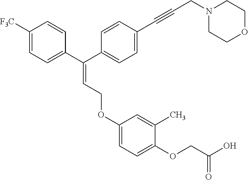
N1(CC#CC2=CC=C(C(C3=CC=C([F3C])C=C3)=CCOC3=CC=C(OCC(=O)O)C(C)=C3)C=C2)CCOCC1
